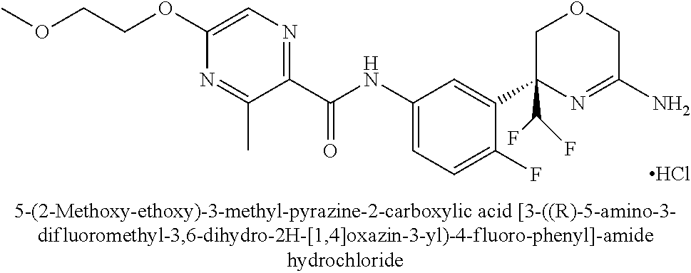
C1(OCCOC)=CN=C(C(NC2=CC=C(F)C(C3(C(F)F)N=C(N)COC3)=C2)=O)C(C)=N1.Cl
